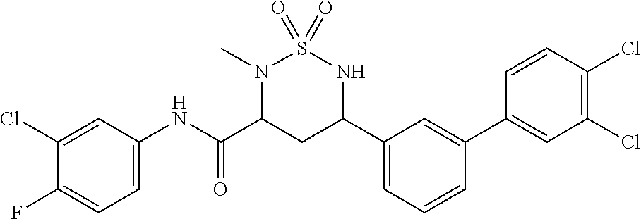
C1(Cl)=CC(NC(C2CC(C3=CC=CC(C4=CC(Cl)=C(Cl)C=C4)=C3)NS(=O)(=O)N2C)=O)=CC=C1F
